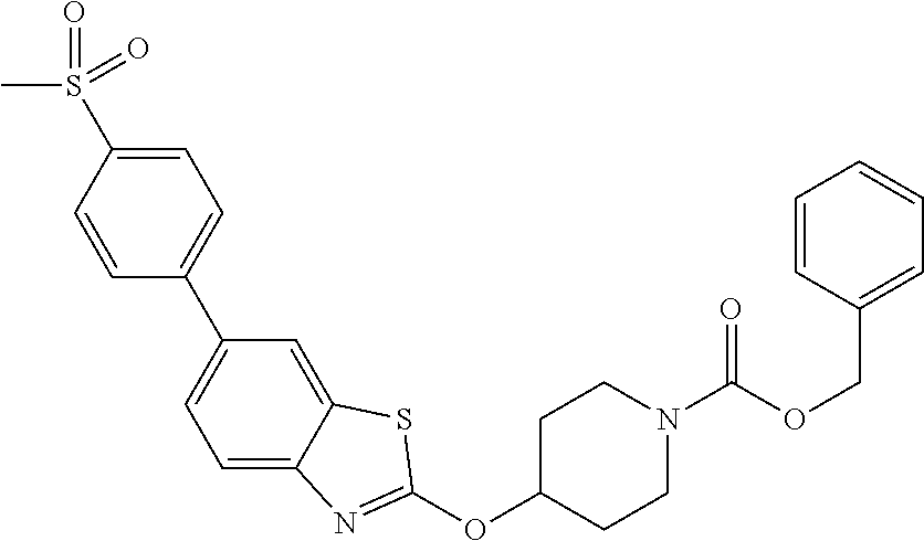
C1=C(S(C)(=O)=O)C=CC(C2=CC=C3C(=C2)SC(OC2CCN(C(=O)OCC4=CC=CC=C4)CC2)=N3)=C1
